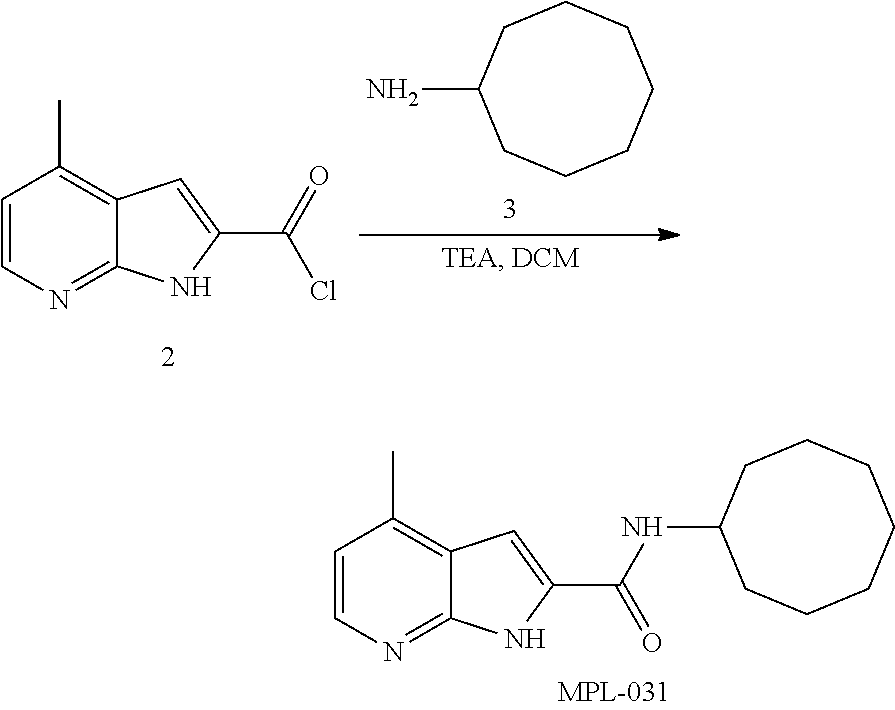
C1=CN=C2C(=C1C)C=C(C(NC1CCCCCCC1)=O)N2.C1=CN=C2C(=C1C)C=C(C(=O)Cl)N2.C1(N)CCCCCCC1
